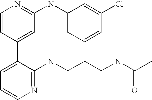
C1=CC(C2=CC=CN=C2NCCCNC(C)=O)=CC(NC2=CC=CC(Cl)=C2)=N1
